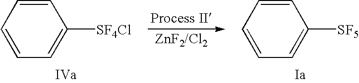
[ZnF2/Cl2].C1=CC=C([SF5])C=C1.C1=CC=C([SF4Cl])C=C1
